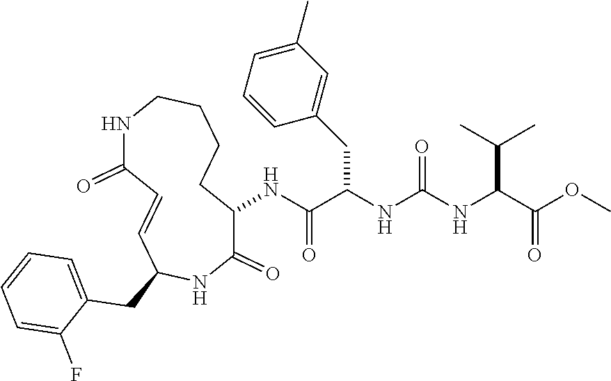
N(C(C(NC(NC(C(OC)=O)C(C)C)=O)CC1=CC(C)=CC=C1)=O)C1C(=O)NC(CC2=CC=CC=C2F)C=CC(=O)NCCCC1
